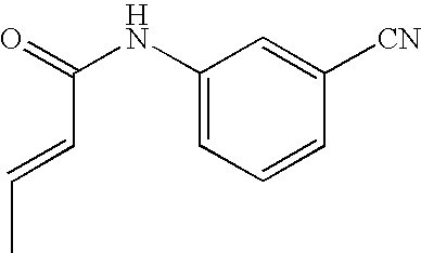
C(NC1=CC=CC([CN])=C1)(C=CC)=O
